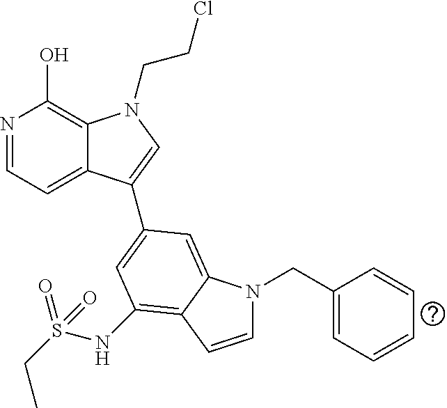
N1=CC=C2C(=C1O)N(CCCl)C=C2C1=CC(NS(CC)(=O)=O)=C2C(=C1)N(CC1=CC=CC=C1)C=C2
